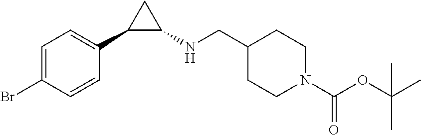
C1=C(Br)C=CC(C2C(NCC3CCN(C(OC(C)(C)C)=O)CC3)C2)=C1
